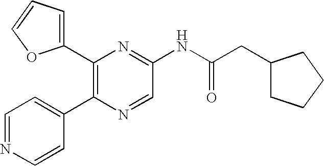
C1(C2=C(C3=CC=NC=C3)N=CC(NC(=O)CC3CCCC3)=N2)=CC=CO1
